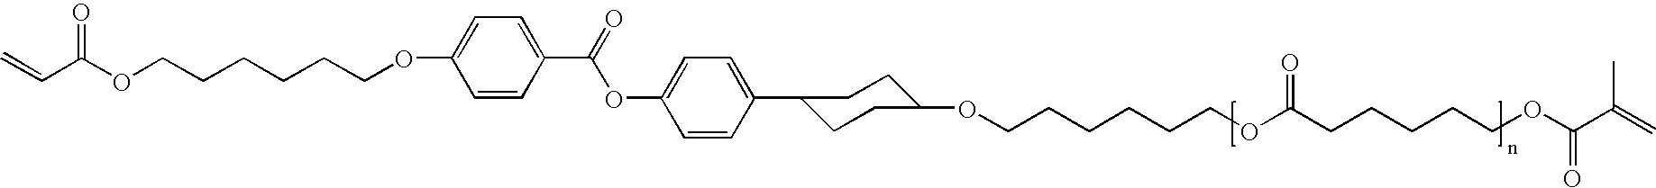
C1(OCCCCCCOC(C=C)=O)=CC=C(C(=O)OC2=CC=C(C3CCC(OCCCCCCOC(CCCCCOC(C(=C)C)=O)=O)CC3)C=C2)C=C1
